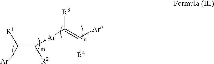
[R1]C([Ar])=C([Ar]C([R3])=C([Ar])[R4])[R2]
